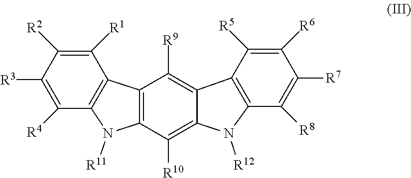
C12=C(C([R10])=C3C(=C1[R9])C1=C(N3[R12])C([R8])=C([R7])C([R6])=C1[R5])N([R11])C1=C2C([R1])=C([R2])C([R3])=C1[R4]
